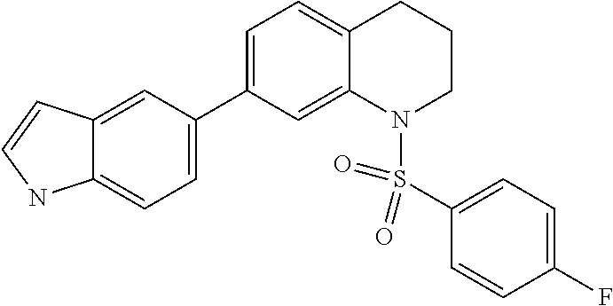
C1=C(C2=CC=C3C(=C2)N(S(C2=CC=C(F)C=C2)(=O)=O)CCC3)C=C2C(=C1)NC=C2
